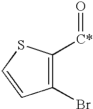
C1(Br)=C([C*]=O)SC=C1
